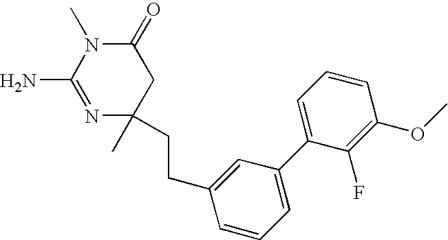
N1=C(N)N(C)C(=O)CC1(C)CCC1=CC(C2=CC=CC(OC)=C2F)=CC=C1
